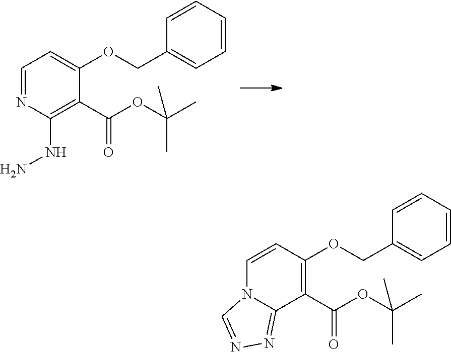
C1=NC(NN)=C(C(OC(C)(C)C)=O)C(OCC2=CC=CC=C2)=C1.C1=CC(OCC2=CC=CC=C2)=C(C(OC(C)(C)C)=O)C2=NN=CN12
